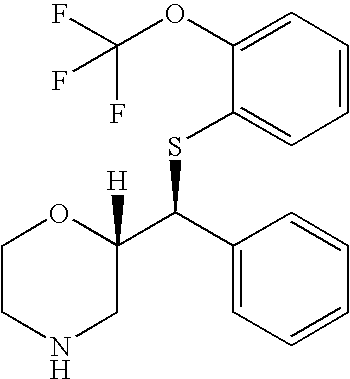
C1CNCC(C(SC2=CC=CC=C2OC(F)(F)F)C2=CC=CC=C2)([H])O1
